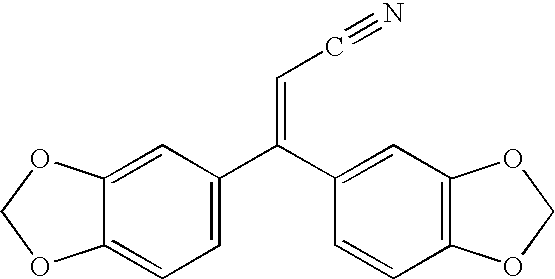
C1=C2C(=CC=C1C(C1=CC3=C(C=C1)OCO3)=CC#N)OCO2
